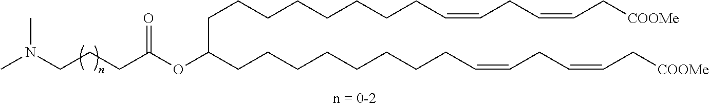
C(CCCCCCCC=CCC=CC[COOMe])C(CCCCCCCCC=CCC=CC[COOMe])OC(CCCN(C)C)=O
